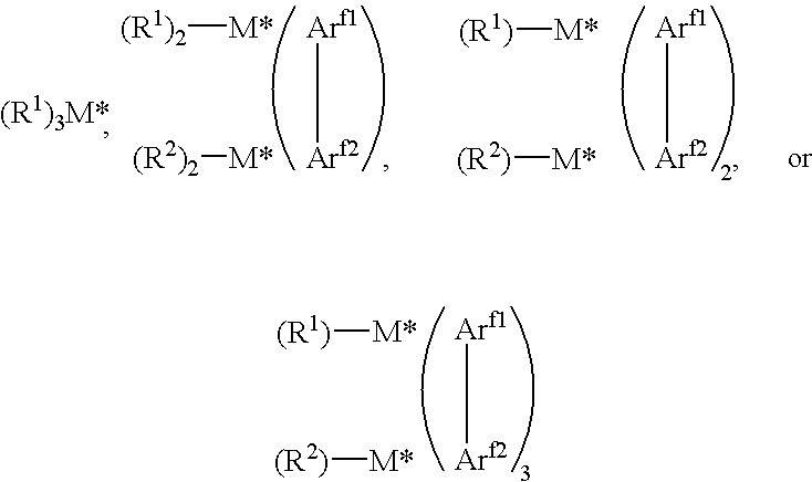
[Arf1][Arf2].[(R1)2][M*].[(R1)3M*].[(R2)2][M*].[Arf1][Arf2].[(R2)][M*].[(R1)][M*].[(R2)][M*].[(R1)][M*].[Arf1][Arf2]
